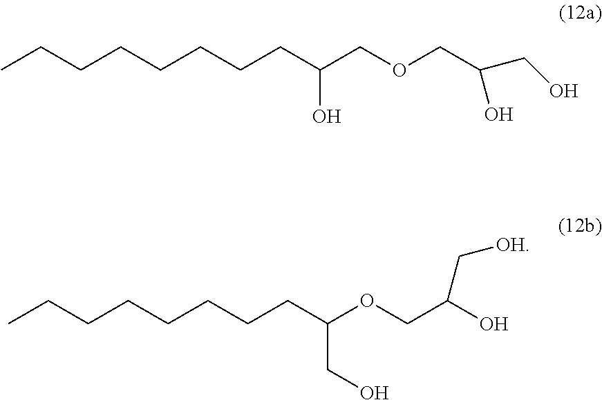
CCCCCCCCC(COCC(O)CO)O.CCCCCCCCC(OCC(O)C[OH])CO
